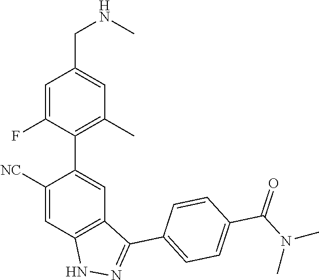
C1([NC])=CC2=C(C=C1C1=C(C)C=C(CNC)C=C1F)C(C1=CC=C(C(=O)N(C)C)C=C1)=NN2
